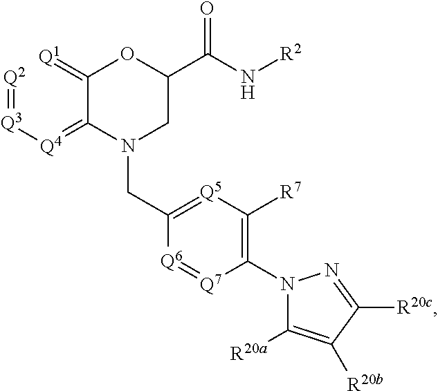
[Q2]=[Q3][Q4]=C1C(=[Q1])OC(C(N[R2])=O)CN1CC1=[Q5]C([R7])=C(N2C([R20a])=C([R20b])C([R20c])=N2)[Q7]=[Q6]1
